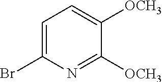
C1=C(Br)N=C([OCH3])C([OCH3])=C1
